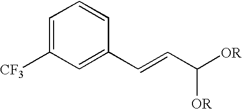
C1=C([CF3])C=C(C=CC([OR])[OR])C=C1
